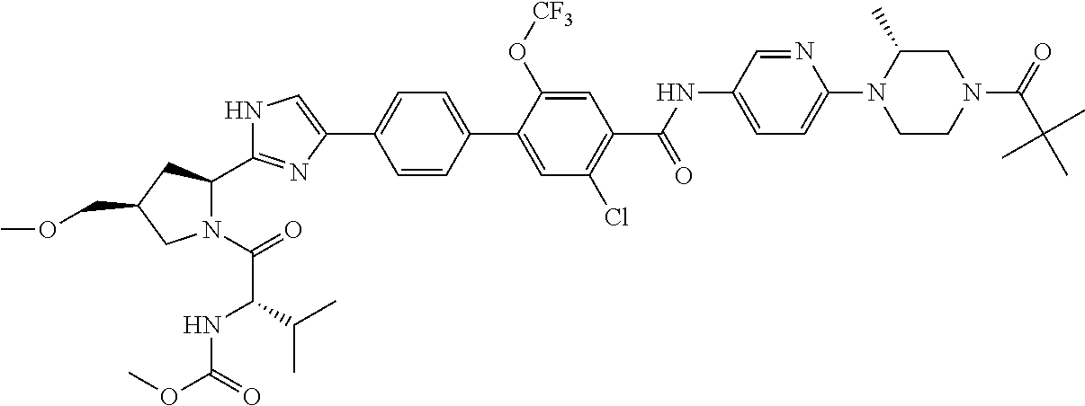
N1(C(=O)C(NC(OC)=O)C(C)C)C(C2=NC(C3=CC=C(C4=CC(Cl)=C(C(NC5=CC=C(N6CCN(C(=O)C(C)(C)C)CC6C)N=C5)=O)C=C4O[CF3])C=C3)=CN2)CC(COC)C1
